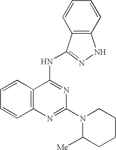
C12=C(N=C(N3C([Me])CCCC3)N=C1NC1=NNC3=C1C=CC=C3)C=CC=C2
